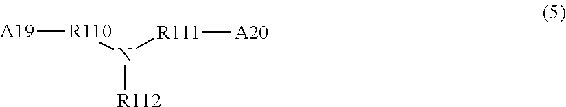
N([R112])([R110][A19])[R111][A20]
